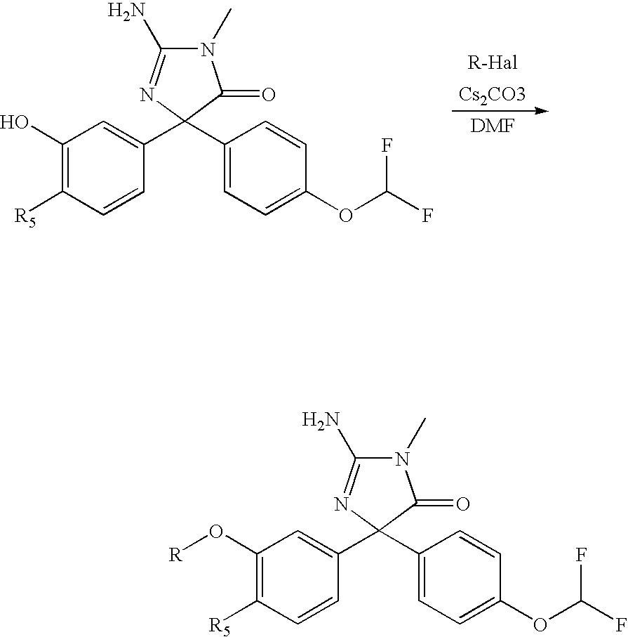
N1(C)C(N)=NC(C2=CC(O)=C([R5])C=C2)(C2=CC=C(OC(F)F)C=C2)C1=O.[Cs2CO3].N1(C)C(N)=NC(C2=CC(O[R])=C([R5])C=C2)(C2=CC=C(OC(F)F)C=C2)C1=O
